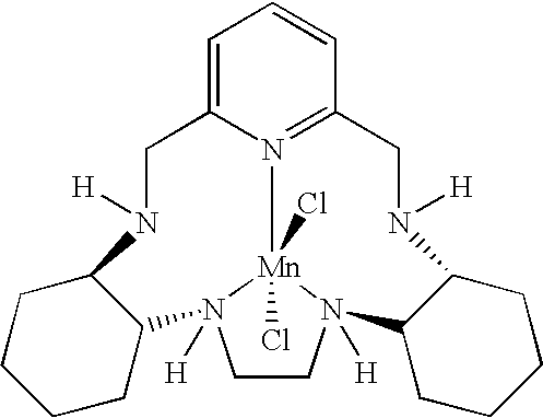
C1=C2N3=C(C=C1)CN([H])C1C(N4([H])CCN([H])([Mn]34(Cl)Cl)C3C(N([H])C2)CCCC3)CCCC1
